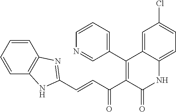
C1=CC=CC2=C1N=C(C=CC(C1=C(C3=CC=CN=C3)C3=CC(Cl)=CC=C3NC1=O)=O)N2
